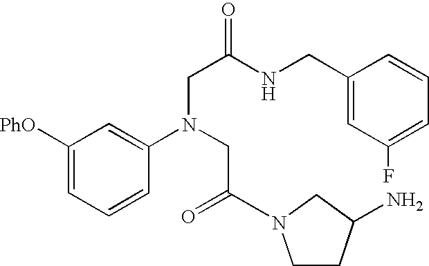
C1([PhO])=CC=CC(N(CC(=O)N2CCC(N)C2)CC(NCC2=CC(F)=CC=C2)=O)=C1
